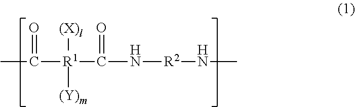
CC([R1](C(N[R2]NC)=O)([(X)l])[(Y)m])=O
